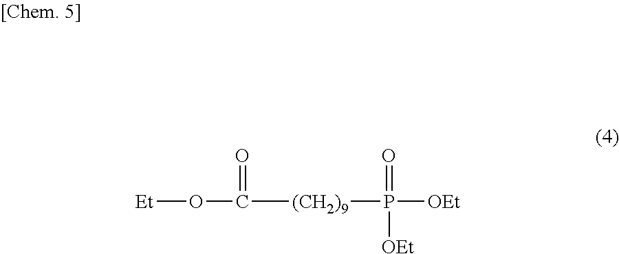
P([OEt])(=O)([OEt])[(CH2)9]C(O[Et])=O
